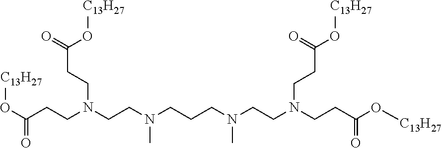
[C13H27]OC(CCN(CCN(CCCN(CCN(CCC(O[C13H27])=O)CCC(=O)O[C13H27])C)C)CCC(=O)O[C13H27])=O
